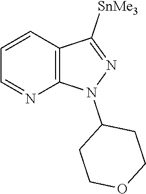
C1=CC2=C(N=C1)N(C1CCOCC1)N=C2[SnMe3]
